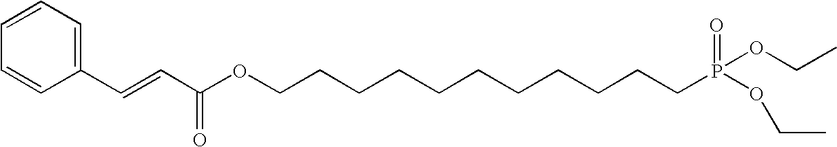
C1=CC=C(C=CC(OCCCCCCCCCCCP(OCC)(=O)OCC)=O)C=C1
